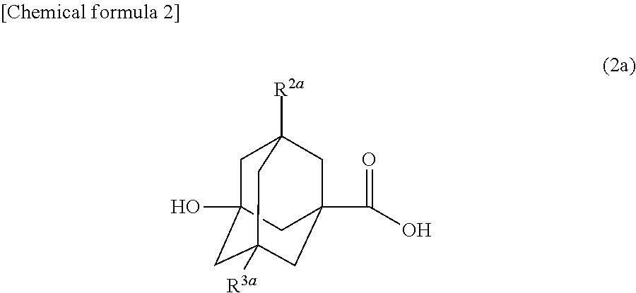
C1C2(O)CC3([R3a])CC(C(=O)O)(CC1([R2a])C3)C2
